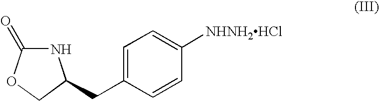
N1C(=O)OCC1CC1=CC=C([NHNH2HCl])C=C1
